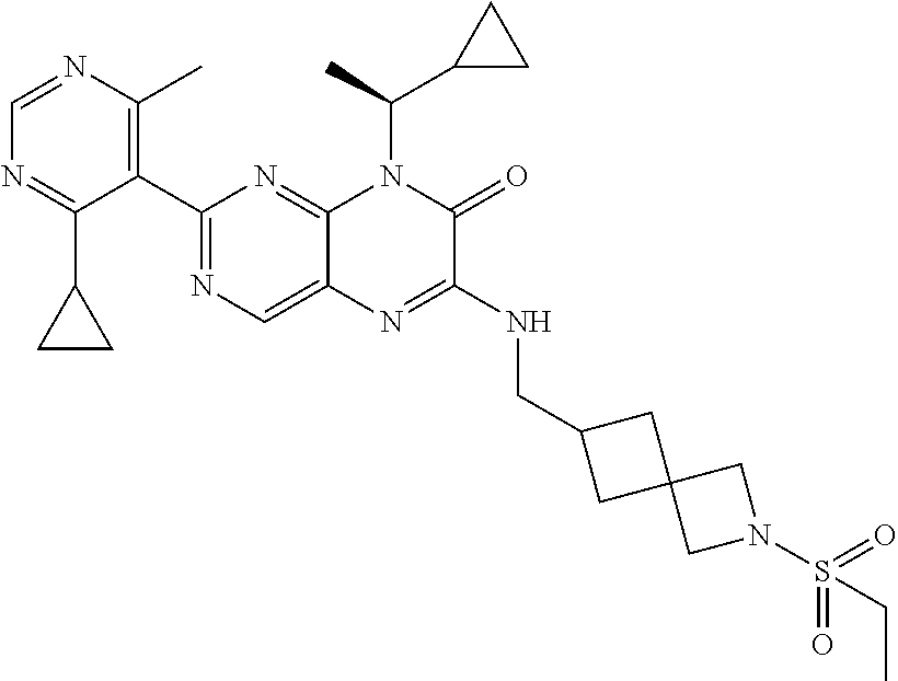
C1(C2=NC=C3C(=N2)N(C(C)C2CC2)C(=O)C(NCC2CC4(C2)CN(S(=O)(=O)CC)C4)=N3)=C(C)N=CN=C1C1CC1
